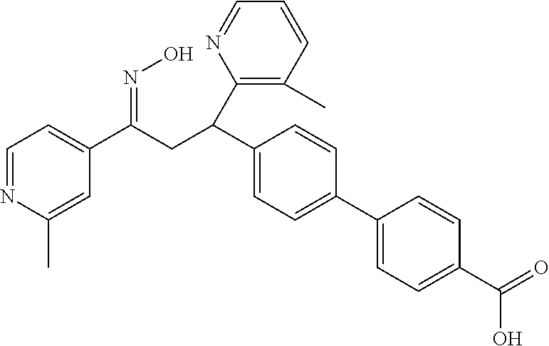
C1=NC(C)=CC(C(CC(C2=C(C)C=CC=N2)C2=CC=C(C3=CC=C(C(=O)O)C=C3)C=C2)=NO)=C1
